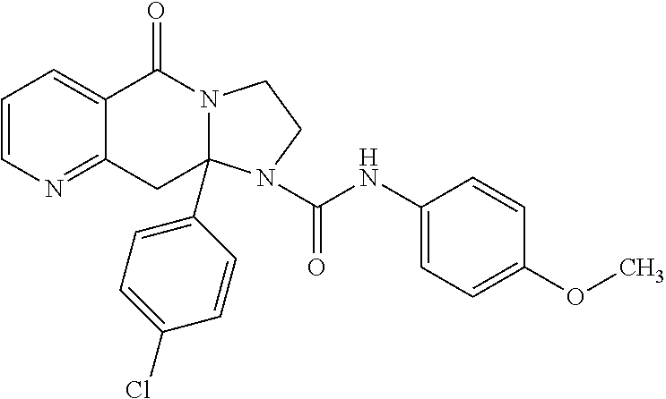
C1=CN=C2C(=C1)C(=O)N1C(C3=CC=C(Cl)C=C3)(C2)N(C(=O)NC2=CC=C(OC)C=C2)CC1
